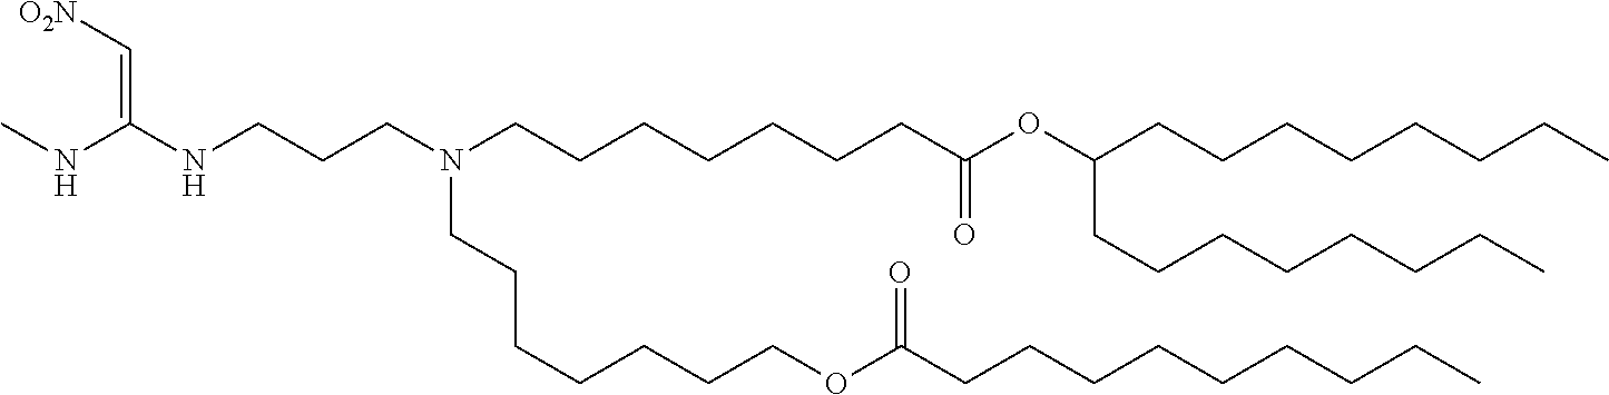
C(CC)CCCCCCC(OCCCCCCCN(CCCCCCCC(=O)OC(CCCCCCCC)CCCCCCCC)CCCNC(=C[O2N])NC)=O
